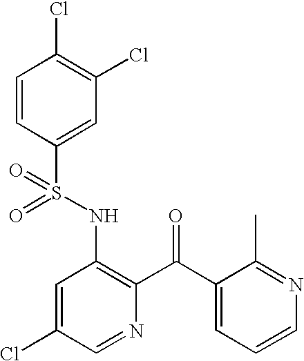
C1=CC(S(NC2=C(C(C3=CC=CN=C3C)=O)N=CC(Cl)=C2)(=O)=O)=CC(Cl)=C1Cl
